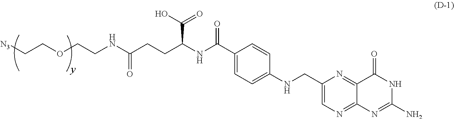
[N3]CCOCCNC(CCC(NC(C1=CC=C(NCC2=CN=C3C(=N2)C(=O)NC(N)=N3)C=C1)=O)C(O)=O)=O
